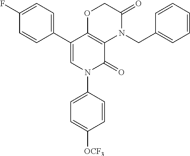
C12=C(C(C3=CC=C(F)C=C3)=CN(C3=CC=C([OCF3])C=C3)C1=O)OCC(=O)N2CC1=CC=CC=C1
